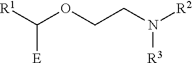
C(OC([R1])[E])CN([R2])[R3]
